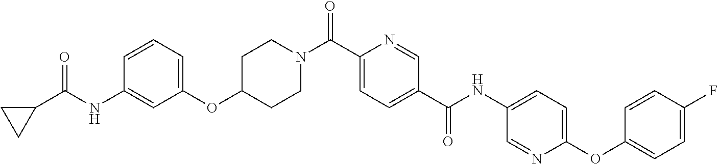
C1=CC=C(OC2CCN(C(C3=CC=C(C(NC4=CC=C(OC5=CC=C(F)C=C5)N=C4)=O)C=N3)=O)CC2)C=C1NC(C1CC1)=O
